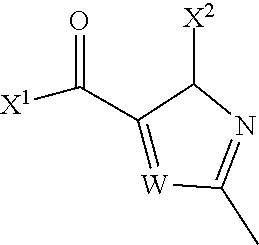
[X1]C(=O)C1=[W]C(C)=NC1[X2]
